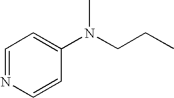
C1=NC=CC(N(CCC)C)=C1
